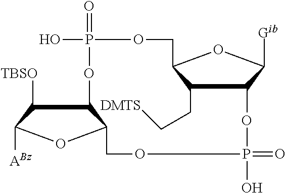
C1(CC[DMTS])C2C([Gib])OC1COP(=O)(O)OC1C([TBSO])C([ABz])OC1COP(O)(=O)O2
